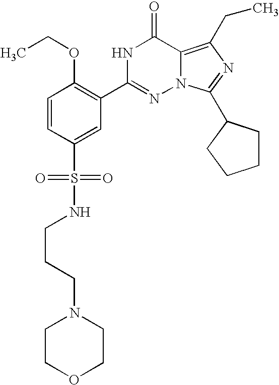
C1=CC(S(NCCCN2CCOCC2)(=O)=O)=CC(C2=NN3C(=C(CC)N=C3C3CCCC3)C(=O)N2)=C1OCC
